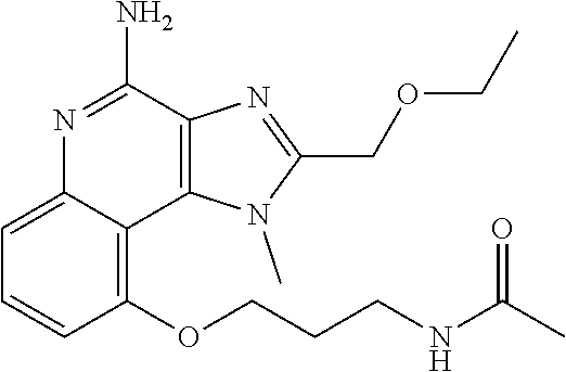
C1(OCCCNC(C)=O)=C2C(=CC=C1)N=C(N)C1=C2N(C)C(COCC)=N1
